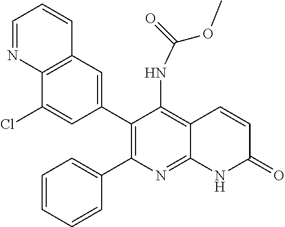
C12=C(C=C(C3=C(C4=CC=CC=C4)N=C4C(=C3NC(OC)=O)C=CC(=O)N4)C=C1Cl)C=CC=N2
